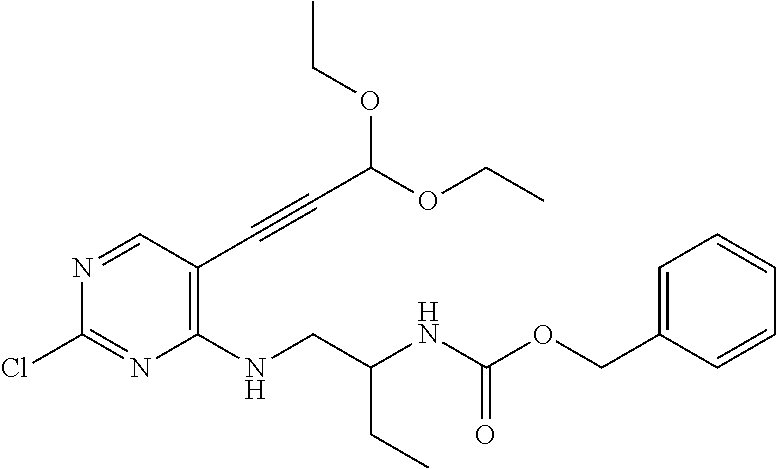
C1(C#CC(OCC)OCC)=C(NCC(NC(OCC2=CC=CC=C2)=O)CC)N=C(Cl)N=C1
